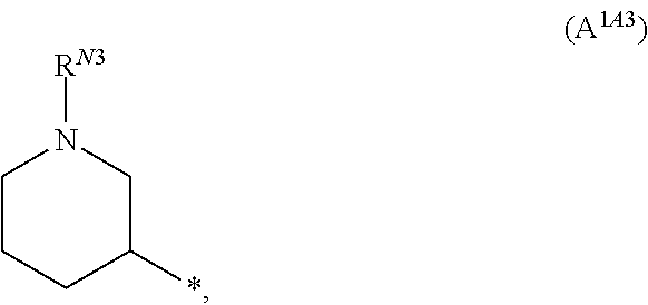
C1CCC(*)CN1[RN3]
